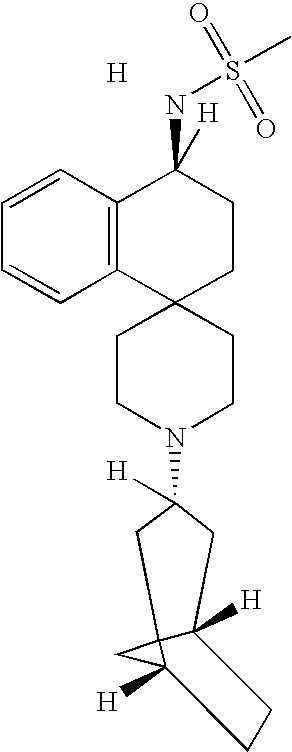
[H].C12(CCN(C3([H])CC4([H])C5(CC5([H])CC4)C3)CC1)CCC(NS(C)(=O)=O)([H])C1=C2C=CC=C1
